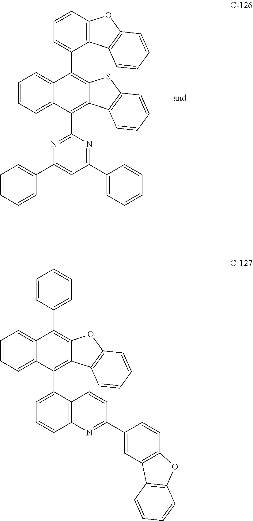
C1=CC=C2C(=C1)C(C1=CC=CC3=C1C1=C(O3)C=CC=C1)=C1C(=C2C2=NC(C3=CC=CC=C3)=CC(C3=CC=CC=C3)=N2)C2=C(S1)C=CC=C2.C1=CC=C2C(=C1)C(C1=CC=CC=C1)=C1C(=C2C2=CC=CC3=C2C=CC(C2=CC4=C(C=C2)OC2=C4C=CC=C2)=N3)C2=C(O1)C=CC=C2
